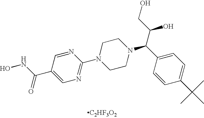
N1=CC(C(=O)NO)=CN=C1N1CCN(C(C(CO)O)C2=CC=C(C(C)(C)C)C=C2)CC1.[C2HF3O2]
